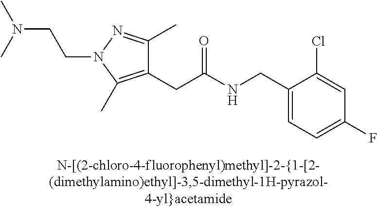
C1=C(F)C=C(Cl)C(CNC(CC2=C(C)N(CCN(C)C)N=C2C)=O)=C1
